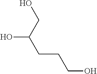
OCC(CCCO)O
